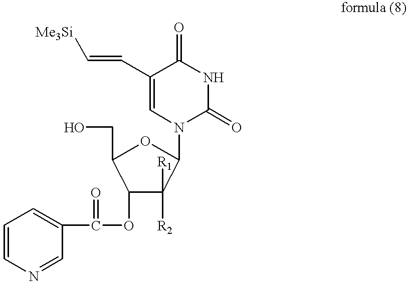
C1(OC(=O)C2=CC=CN=C2)C([R2])([R1])C(N2C(=O)NC(=O)C(C=C[Me3Si])=C2)OC1CO
